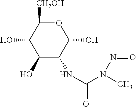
O1C([CH2OH])C(O)C(O)C(NC(=O)N(N=O)C)C1O
